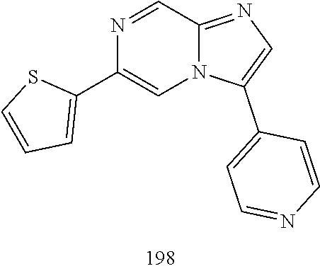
N1=CC2=NC=C(C3=CC=NC=C3)N2C=C1C1=CC=CS1
